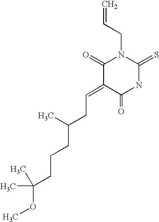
C=CCN1C(=O)C(=CCC(C)CCCC(C)(C)OC)C(=O)NC1=S
